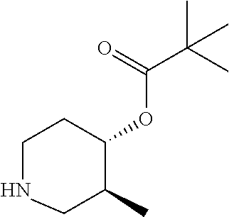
N1CCC(OC(C(C)(C)C)=O)C(C)C1
